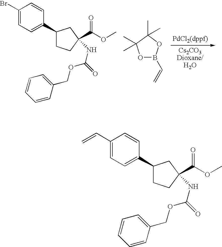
C1(Br)=CC=C(C2CCC(C(OC)=O)(NC(=O)OCC3=CC=CC=C3)C2)C=C1.O1B(C=C)OC(C)(C)C1(C)C.C1(C=C)=CC=C(C2CCC(C(OC)=O)(NC(=O)OCC3=CC=CC=C3)C2)C=C1
